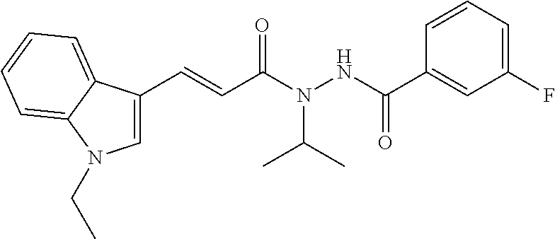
C1=C(C=CC(N(NC(C2=CC(F)=CC=C2)=O)C(C)C)=O)C2=CC=CC=C2N1CC
